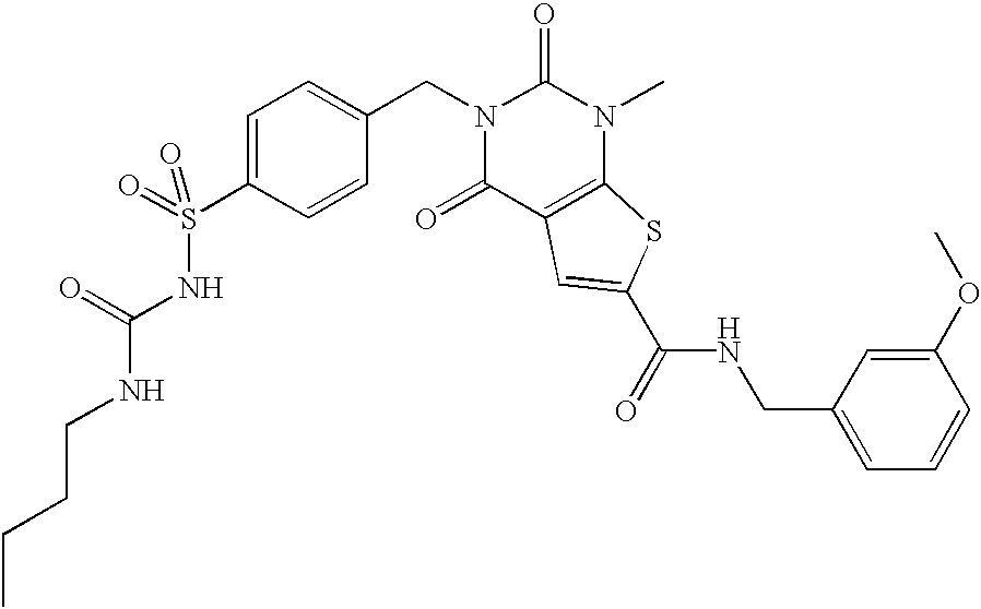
C1=C(S(NC(NCCCC)=O)(=O)=O)C=CC(CN2C(=O)C3=C(N(C)C2=O)SC(C(NCC2=CC=CC(OC)=C2)=O)=C3)=C1
